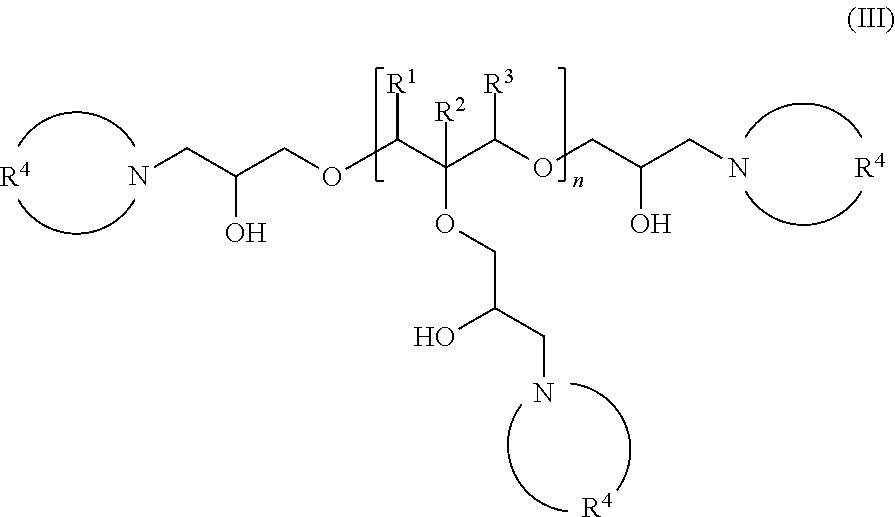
[R4].NCC(COC(C(C(OCC(CN)O)[R3])(OCC(CN)O)[R2])[R1])O.[R4].[R4]
